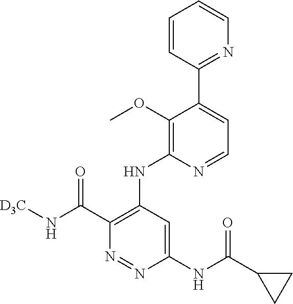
C1(NC(=O)C2CC2)=CC(NC2=C(OC)C(C3=NC=CC=C3)=CC=N2)=C(C(=O)N[D3C])N=N1
